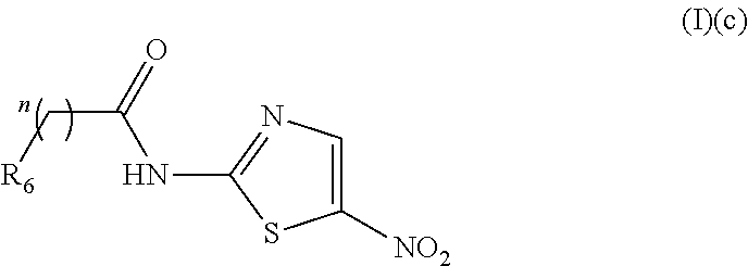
C1([NO2])=CN=C(NC(C[R6])=O)S1
